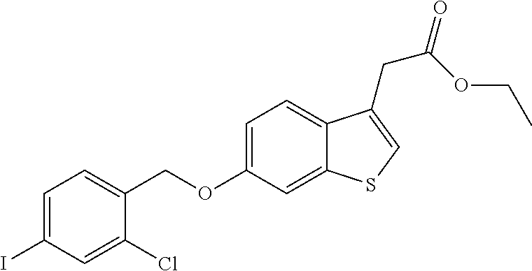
C(OC1=CC=C2C(=C1)SC=C2CC(OCC)=O)C1=CC=C(I)C=C1Cl
